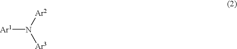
[Ar1]N([Ar2])[Ar3]
